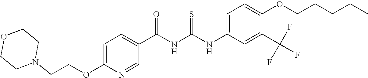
C(NC(NC1=CC=C(OCCCCC)C(C(F)(F)F)=C1)=S)(=O)C1=CC=C(OCCN2CCOCC2)N=C1
